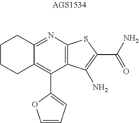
C12=C(C3=CC=CO3)C3=C(N=C1CCCC2)SC(C(N)=O)=C3N
